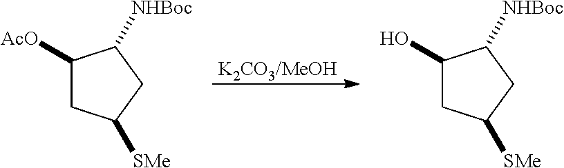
[K2CO3/MeOH].C1([AcO])CC([SMe])CC1[NHBoc].C1(O)CC([SMe])CC1[NHBoc]
